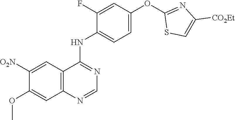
C1=C(OC2=NC([CO2Et])=CS2)C=C(F)C(NC2=NC=NC3=C2C=C([O2N])C(OC)=C3)=C1
